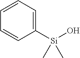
C1=CC=C([Si](O)(C)C)C=C1
